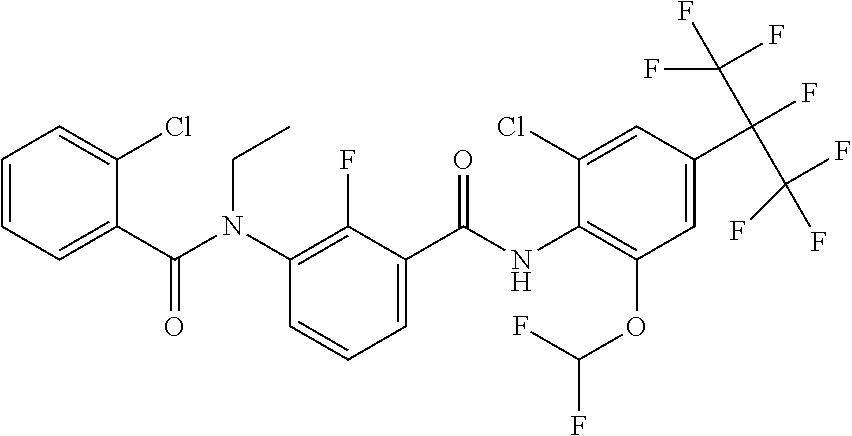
C1=CC=C(C(N(C2=C(F)C(C(NC3=C(OC(F)F)C=C(C(F)(C(F)(F)F)C(F)(F)F)C=C3Cl)=O)=CC=C2)CC)=O)C(Cl)=C1
